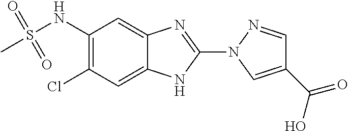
C1(N2N=CC(C(=O)O)=C2)=NC2=CC(NS(=O)(=O)C)=C(Cl)C=C2N1
